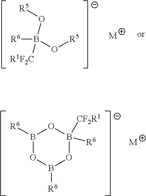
[R6]B(O[R5])(O[R5])[R1F2C].[M].B1([R6])OB([R6])OB([CF2R1])([R6])O1.[M]
